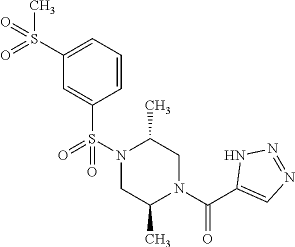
C1(S(=O)(C)=O)=CC=CC(S(N2C(C)CN(C(C3=CN=NN3)=O)C(C)C2)(=O)=O)=C1
